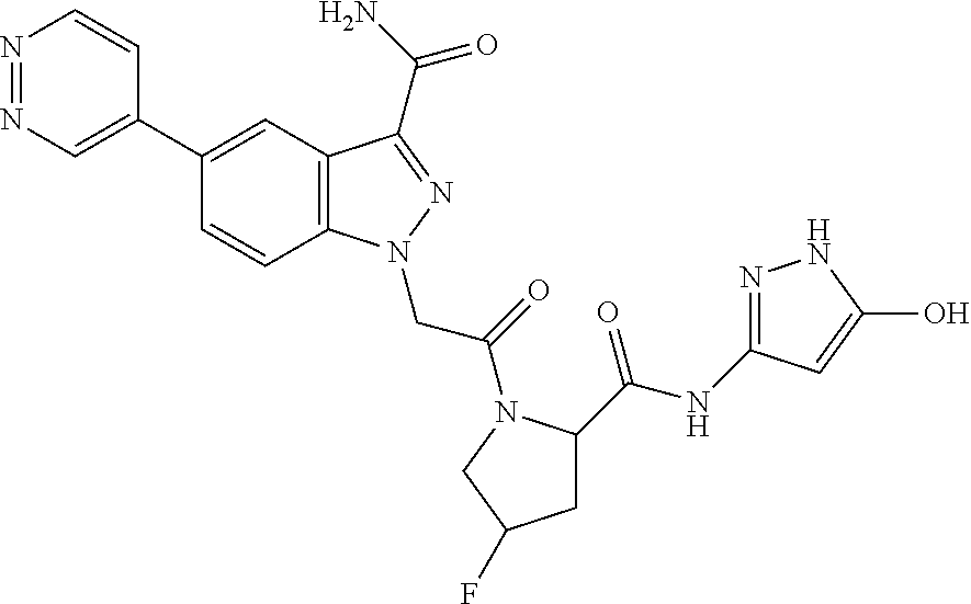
N1=NC=C(C2=CC3=C(C=C2)N(CC(=O)N2C(C(=O)NC4=NNC(O)=C4)CC(F)C2)N=C3C(N)=O)C=C1
